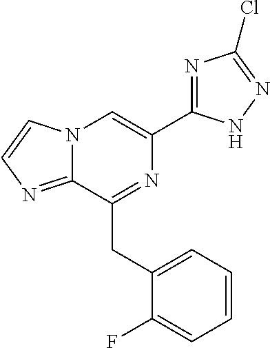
N12C(=NC=C1)C(CC1=CC=CC=C1F)=NC(C1=NC(Cl)=NN1)=C2
